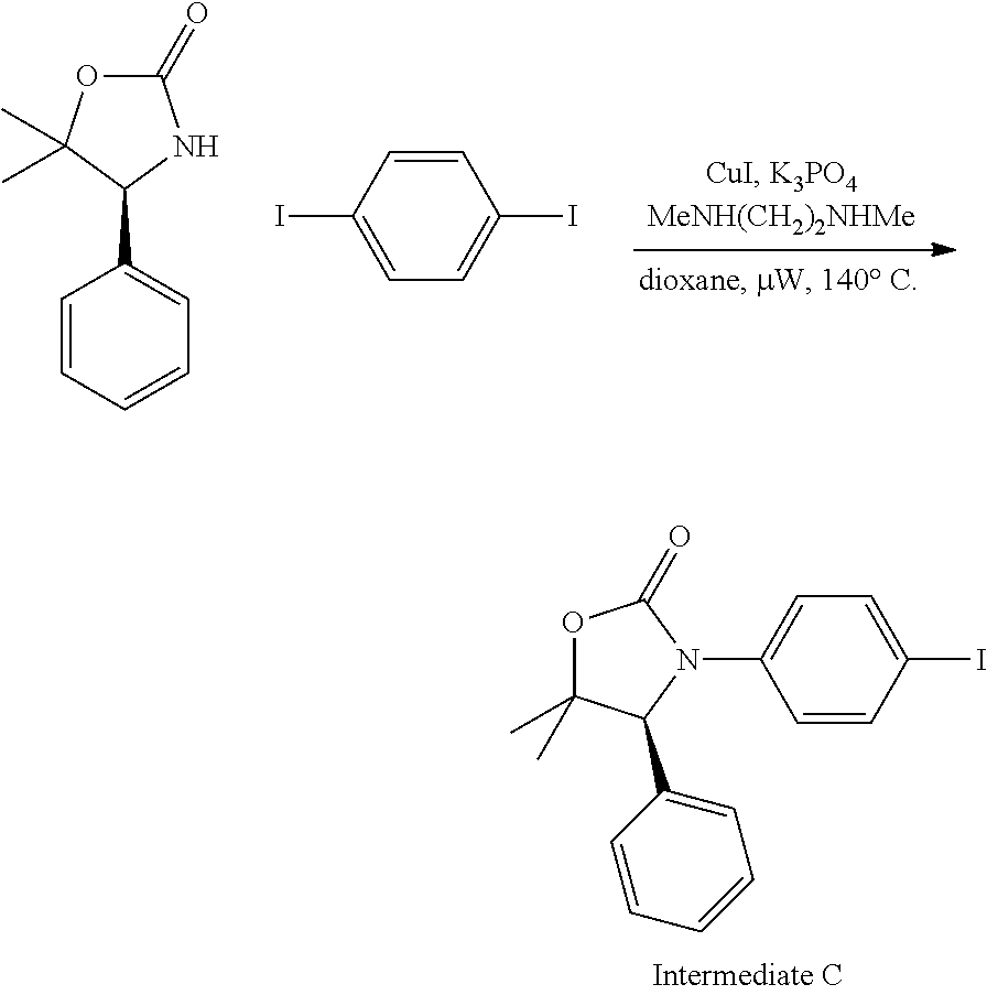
O1C(=O)NC(C2=CC=CC=C2)C1(C)C.C1=CC(I)=CC=C1I.O1C(C)(C)C(C2=CC=CC=C2)N(C2=CC=C(I)C=C2)C1=O
